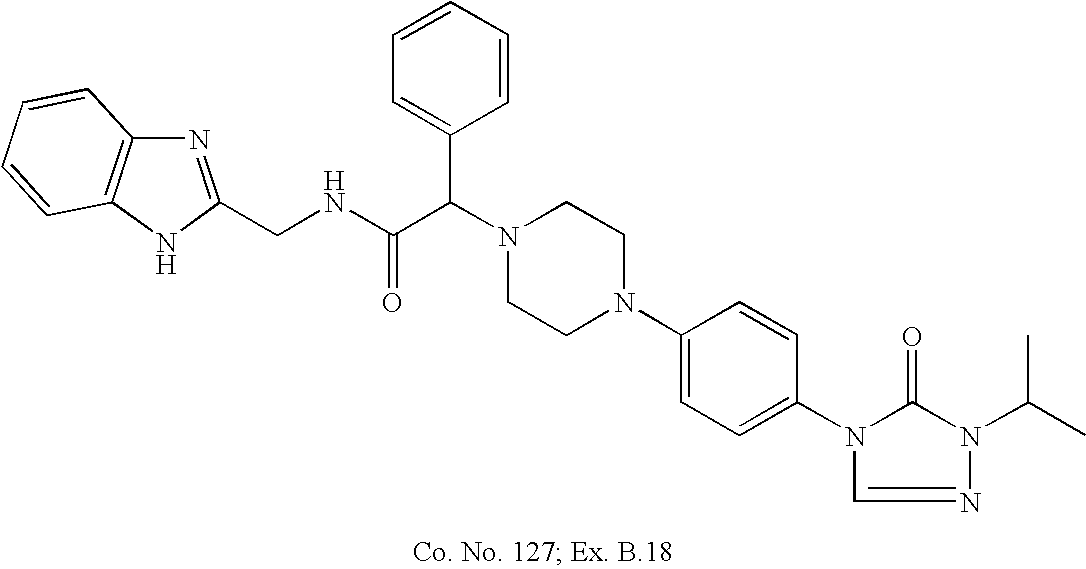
N1(C(C(=O)NCC2=NC3=C(N2)C=CC=C3)C2=CC=CC=C2)CCN(C2=CC=C(N3C(=O)N(C(C)C)N=C3)C=C2)CC1
